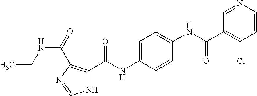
N1C(C(NC2=CC=C(NC(C3=C(Cl)C=CN=C3)=O)C=C2)=O)=C(C(=O)NCC)N=C1
